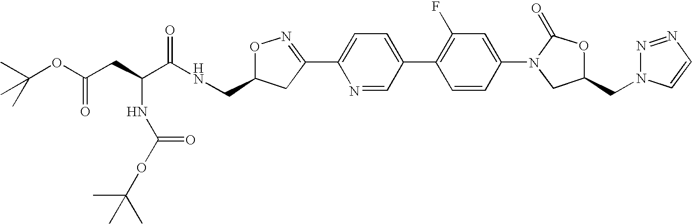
C(CC(C(NCC1ON=C(C2=CC=C(C3=C(F)C=C(N4CC(CN5N=NC=C5)OC4=O)C=C3)C=N2)C1)=O)NC(=O)OC(C)(C)C)(OC(C)(C)C)=O
